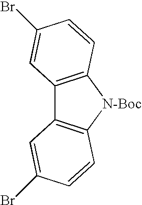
[N-Boc]1C2=C(C3=C1C=CC(Br)=C3)C=C(Br)C=C2
